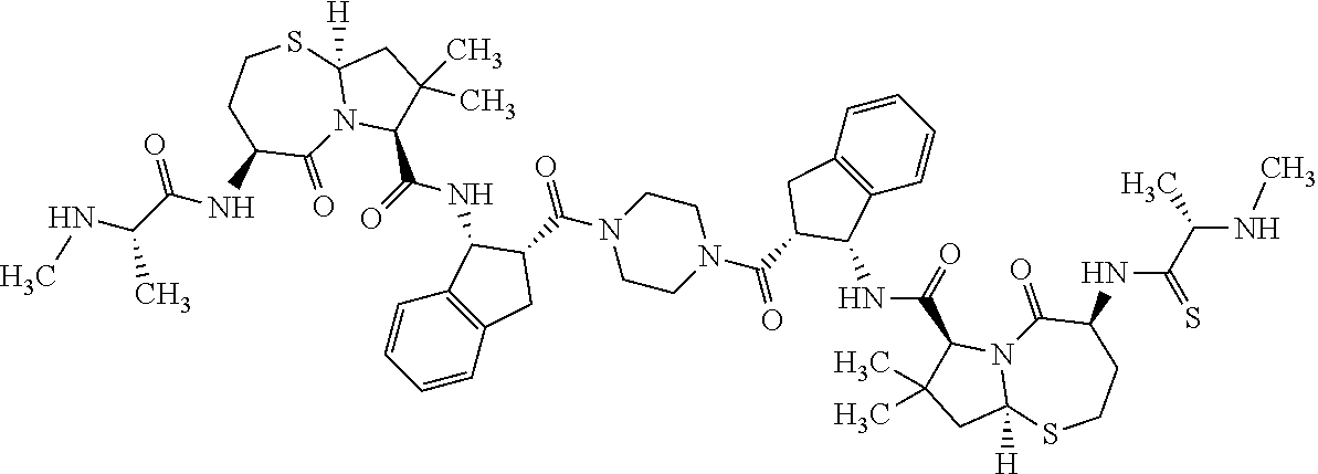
C1(NC(C2C(C)(C)CC3([H])N2C(=O)C(NC(C(NC)C)=O)CCS3)=O)C2=C(CC1C(N1CCN(C(C3CC4=C(C=CC=C4)C3NC(C3C(C)(C)CC4([H])N3C(=O)C(NC(C(NC)C)=S)CCS4)=O)=O)CC1)=O)C=CC=C2
